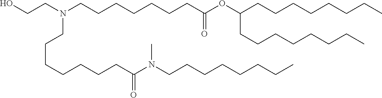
CN(CCCCCCCC)C(CCCCCCCN(CCCCCCCC(=O)OC(CCCCCCCC)CCCCCCCC)CCO)=O
